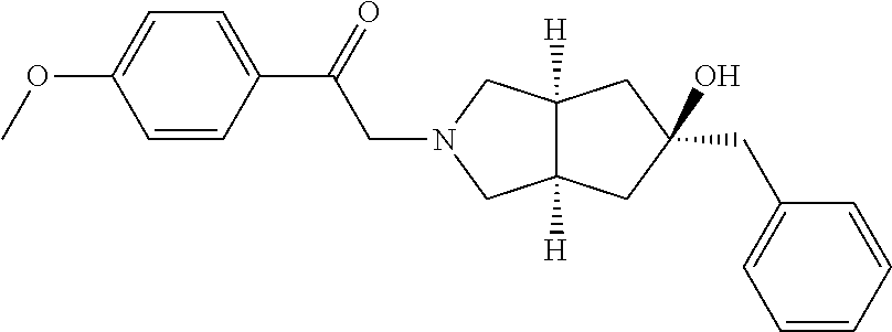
C12([H])C([H])(CN(CC(C3=CC=C(OC)C=C3)=O)C1)CC(CC1=CC=CC=C1)(O)C2
